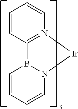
C1=CN2B(C3=N(C=CC=C3)[Ir]2)C=C1
